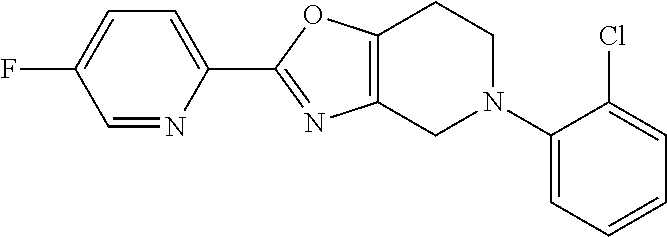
C1(C2=NC3=C(O2)CCN(C2=CC=CC=C2Cl)C3)=CC=C(F)C=N1
